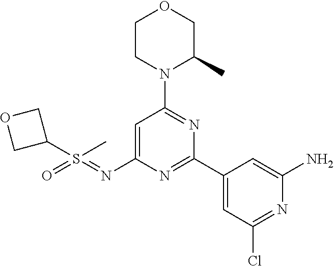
C1=C(N=S(=O)(C)C2COC2)N=C(C2=CC(Cl)=NC(N)=C2)N=C1N1C(C)COCC1
